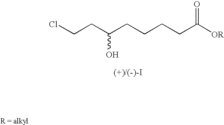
ClCCC(CCCCC([OR])=O)O
